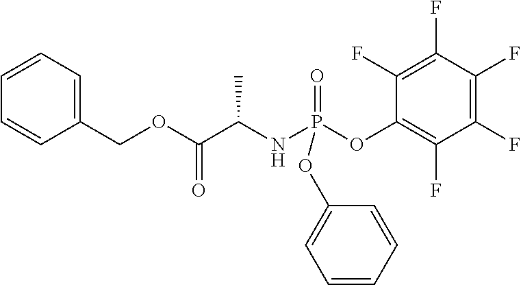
C1=CC=C(COC(=O)C(C)NP(=O)(OC2=C(F)C(F)=C(F)C(F)=C2F)OC2=CC=CC=C2)C=C1
